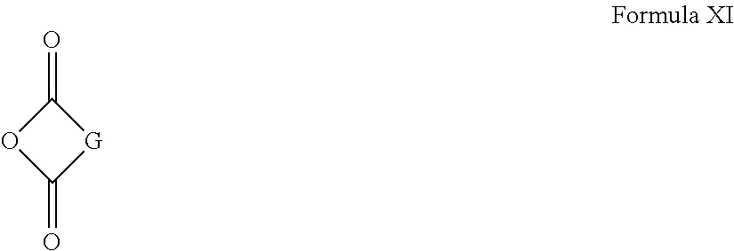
C1(=O)OC(=O)[G]1
